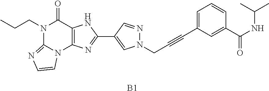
C(C#CC1=CC=CC(C(=O)NC(C)C)=C1)N1N=CC(C2=NC3=C(C(=O)N(CCC)C4=NC=CN43)N2)=C1.[B1]
